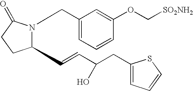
N1(CC2=CC=CC(OC[SO2NH2])=C2)C(=O)CCC1C=CC(CC1=CC=CS1)O
